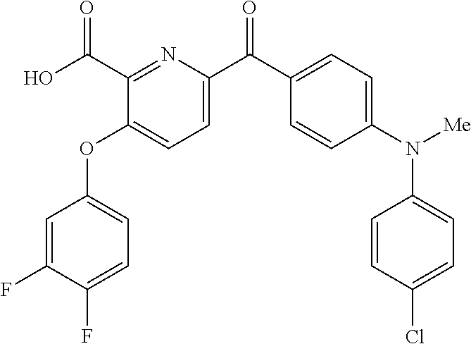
C1=C(F)C(F)=CC=C1OC1=CC=C(C(C2=CC=C(N([Me])C3=CC=C(Cl)C=C3)C=C2)=O)N=C1C(O)=O
